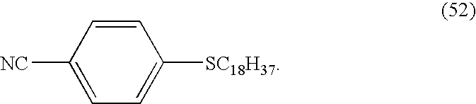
C1=C([NC])C=CC([SC18H37])=C1
